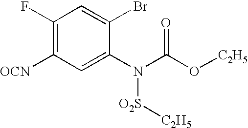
C1(F)=C([OCN])C=C(N([O2S][C2H5])C(O[C2H5])=O)C(Br)=C1
